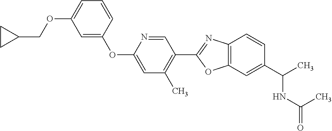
O(C1=CC=CC(OC2=CC(C)=C(C3=NC4=C(O3)C=C(C(C)NC(=O)C)C=C4)C=N2)=C1)CC1CC1
